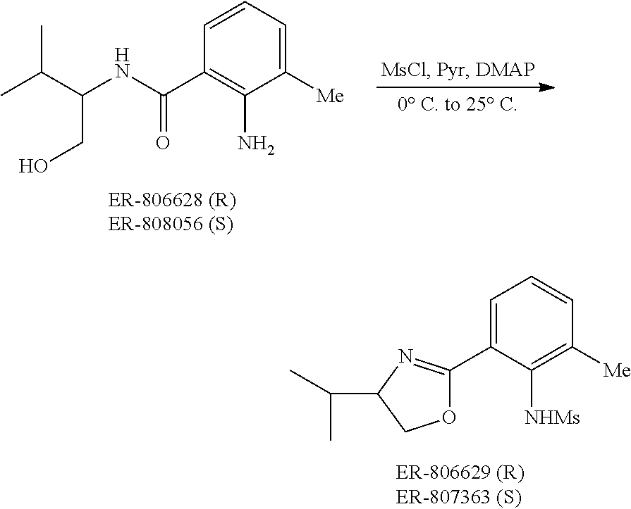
CC(C)C(CO)NC(C1=C(N)C([Me])=CC=C1)=O.C1(C2=CC=CC([Me])=C2[NHMs])=NC(C(C)C)CO1
